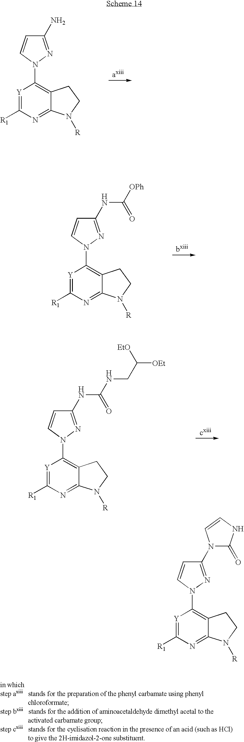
C1(N)=NN(C2=C3C(=NC([R1])=[Y]2)N([R])CC3)C=C1.C1(NC(=O)[OPh])=NN(C2=C3C(=NC([R1])=[Y]2)N([R])CC3)C=C1.C1(NC(=O)NCC([OEt])[EtO])=NN(C2=C3C(=NC([R1])=[Y]2)N([R])CC3)C=C1.C1(N2C(=O)NC=C2)=NN(C2=C3C(=NC([R1])=[Y]2)N([R])CC3)C=C1
